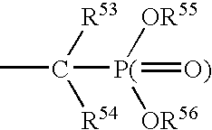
C([P(]([OR55])([OR56])=[O)])([R53])([R54])C
